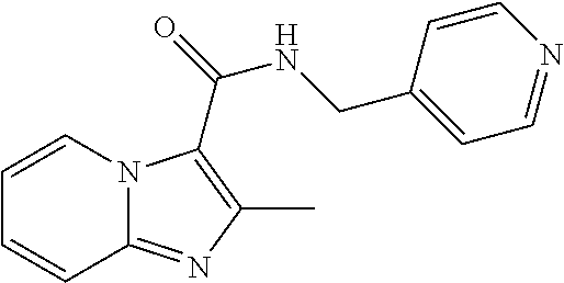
N12C(=NC(C)=C1C(=O)NCC1=CC=NC=C1)C=CC=C2
